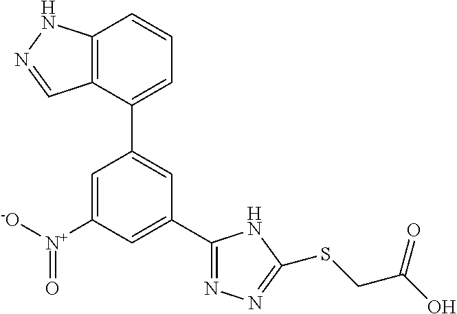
C1(C2=CC(C3=NN=C(SCC(O)=O)N3)=CC([N+](=O)[-O])=C2)=CC=CC2=C1C=NN2
